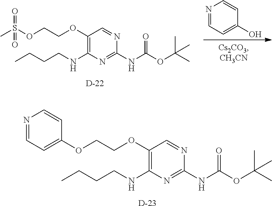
N1=CC=C(O)C=C1.O(CCOC1=C(NCCCC)N=C(NC(OC(C)(C)C)=O)N=C1)S(C)(=O)=O.[D].O(CCOC1=C(NCCCC)N=C(NC(OC(C)(C)C)=O)N=C1)C1=CC=NC=C1.[D]
